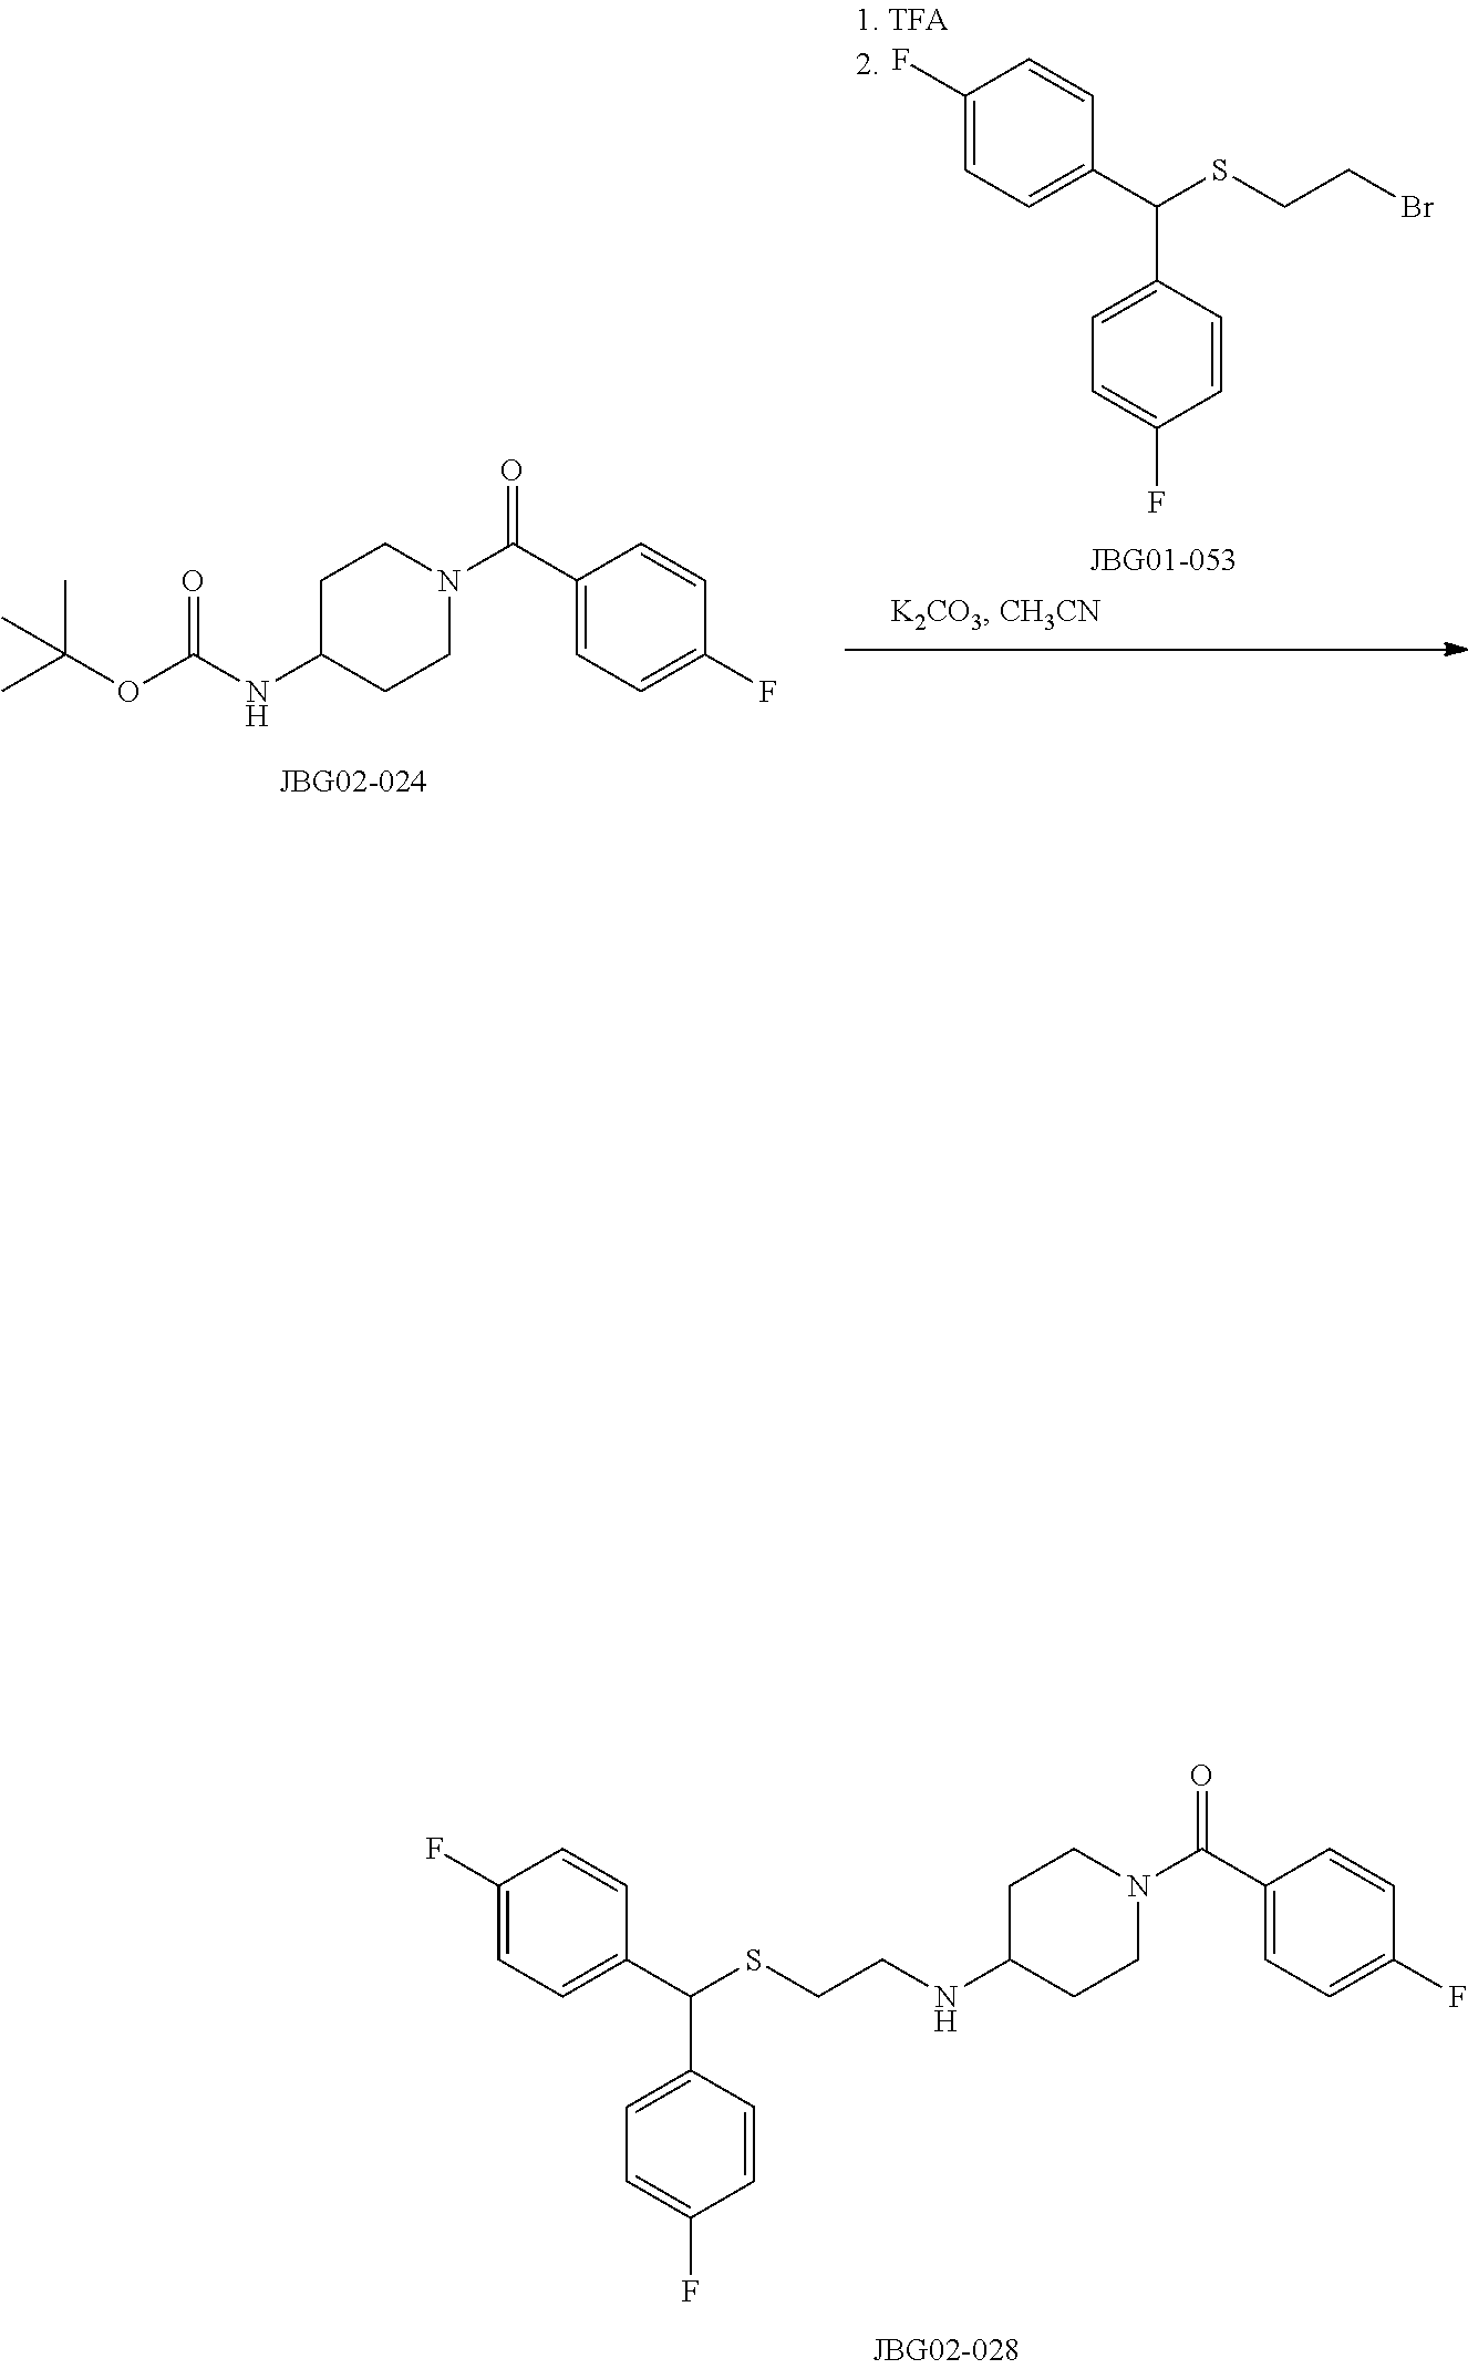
C1=CC(C(C2=CC=C(F)C=C2)SCCNC2CCN(C(C3=CC=C(F)C=C3)=O)CC2)=CC=C1F.C1=CC(C(C2=CC=C(F)C=C2)SCCBr)=CC=C1F.CC(C)(C)OC(NC1CCN(C(=O)C2=CC=C(F)C=C2)CC1)=O
